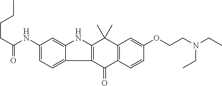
C1(NC(CCCC)=O)=CC=C2C(=C1)NC1=C2C(=O)C2=C(C1(C)C)C=C(OCCN(CC)CC)C=C2
